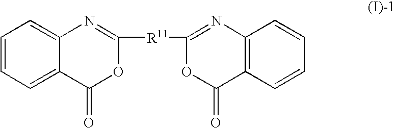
C1=CC=C2C(=C1)N=C([R11]C1=NC3=C(C(=O)O1)C=CC=C3)OC2=O
